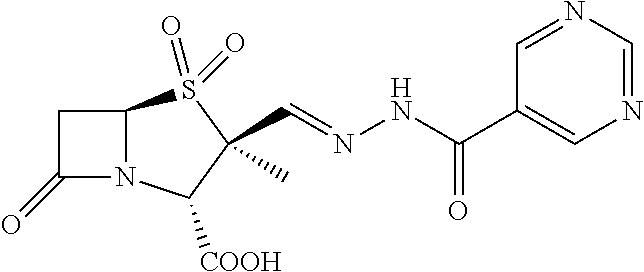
C1(=O)N2C(C1)S(=O)(=O)C(C=NNC(=O)C1=CN=CN=C1)(C)C2[COOH]
